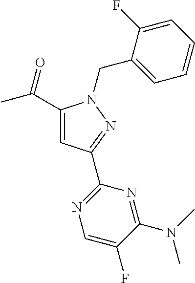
C1(C(C)=O)=CC(C2=NC=C(F)C(N(C)C)=N2)=NN1CC1=CC=CC=C1F
